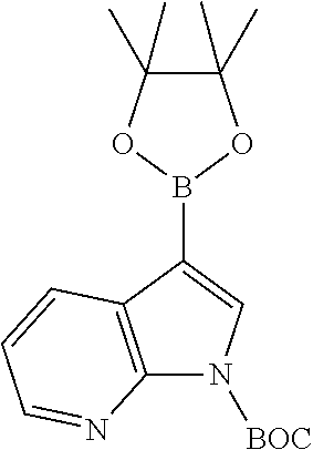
C1(C)(C)C(C)(C)OB(C2=CN([BOC])C3=C2C=CC=N3)O1
